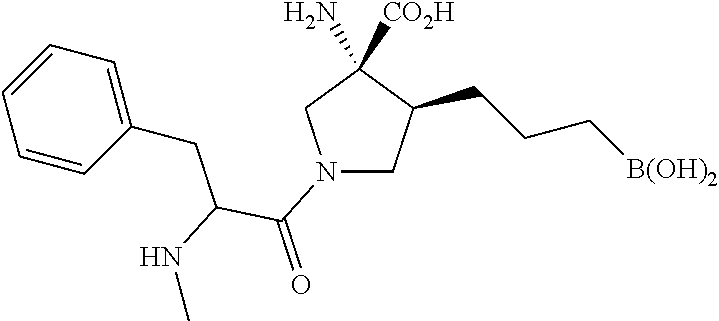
N1(C(C(CC2=CC=CC=C2)NC)=O)CC(CCC[B(OH)2])C(N)([CO2H])C1
